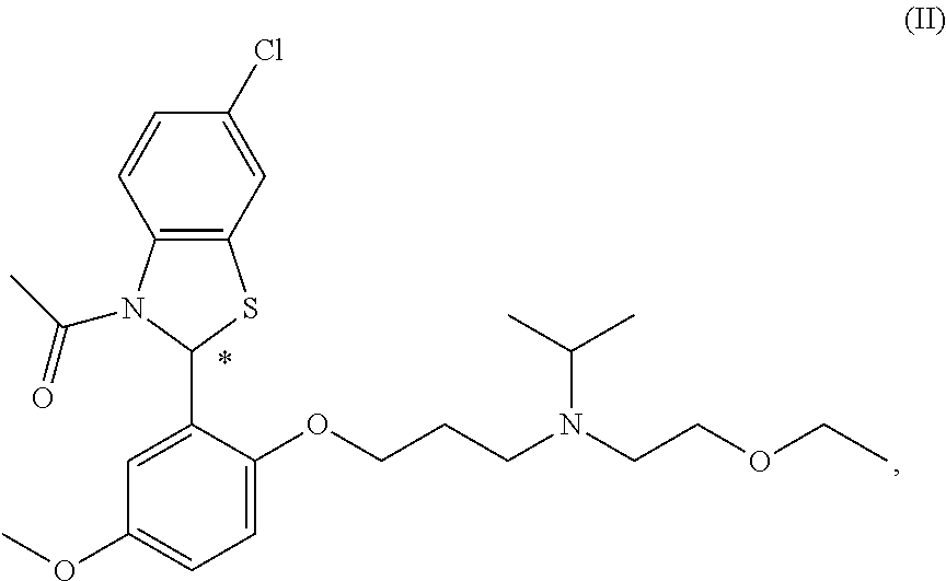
C12=C(C=C(Cl)C=C1)SC(C1=CC(OC)=CC=C1OCCCN(CCOCC)C(C)C)N2C(C)=O
